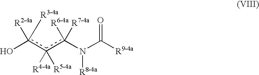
Oc([R2-4a])([R3-4a])c(c(N(C(=O)[R9-4a])[R8-4a])([R6-4a])[R7-4a])([R4-4a])[R5-4a]
